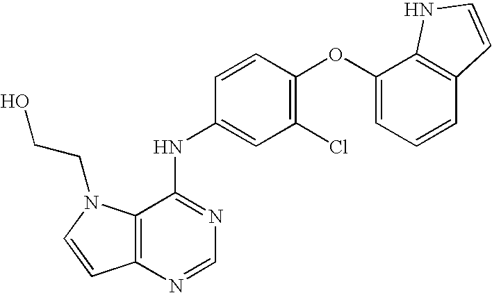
C12=C(N=CN=C1NC1=CC(Cl)=C(OC3=CC=CC4=C3NC=C4)C=C1)C=CN2CCO
